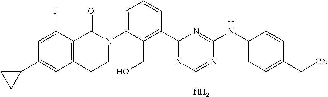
N1(C2=CC=CC(C3=NC(N)=NC(NC4=CC=C(C[CN])C=C4)=N3)=C2CO)C(=O)C2=C(C=C(C3CC3)C=C2F)CC1
